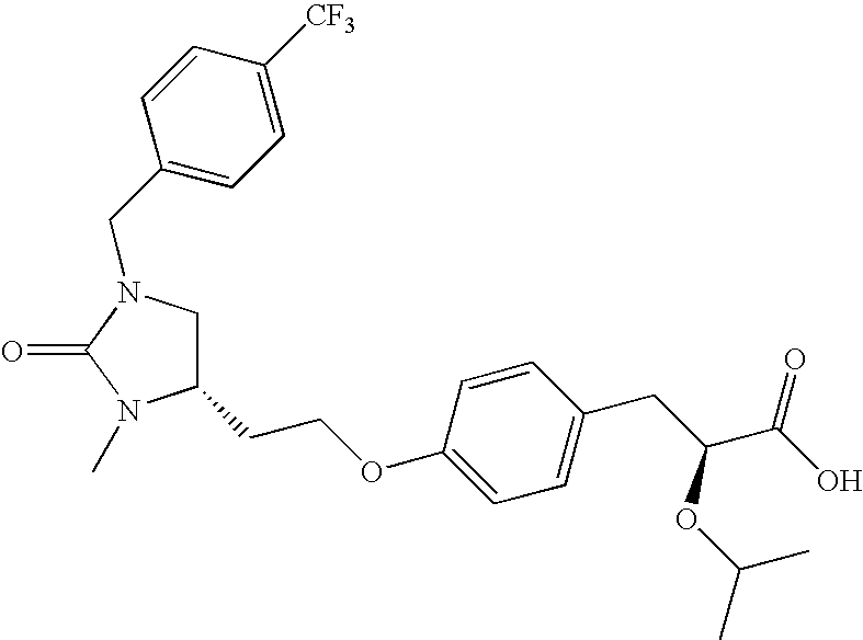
C1(CCOC2=CC=C(CC(C(O)=O)OC(C)C)C=C2)CN(CC2=CC=C([CF3])C=C2)C(=O)N1C
